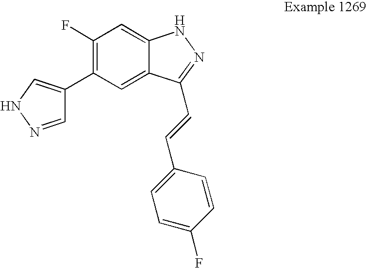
C1(F)=C(C2=CNN=C2)C=C2C(=C1)NN=C2C=CC1=CC=C(F)C=C1
